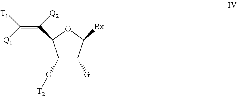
C1(O[T2])C([G])C([Bx])OC1C(=C([T1])[Q1])[Q2]
